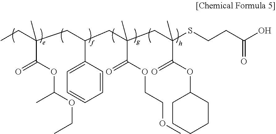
CCC(CC(CC(CC(SCCC(O)=O)(C)C(=O)OC1CCCCC1)(C)C(=O)OCCOC)C1=CC=CC=C1)(C)C(OC(OCC)C)=O
